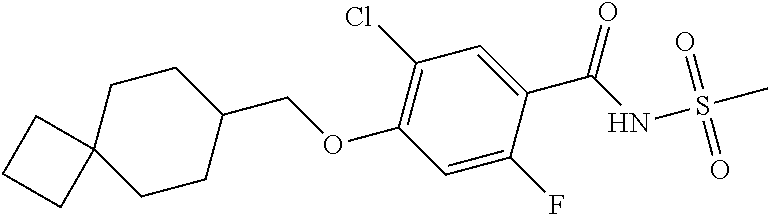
O(C1=C(Cl)C=C(C(=O)NS(C)(=O)=O)C(F)=C1)CC1CCC2(CC1)CCC2
